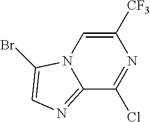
C12=NC=C(Br)N1C=C([CF3])N=C2Cl
